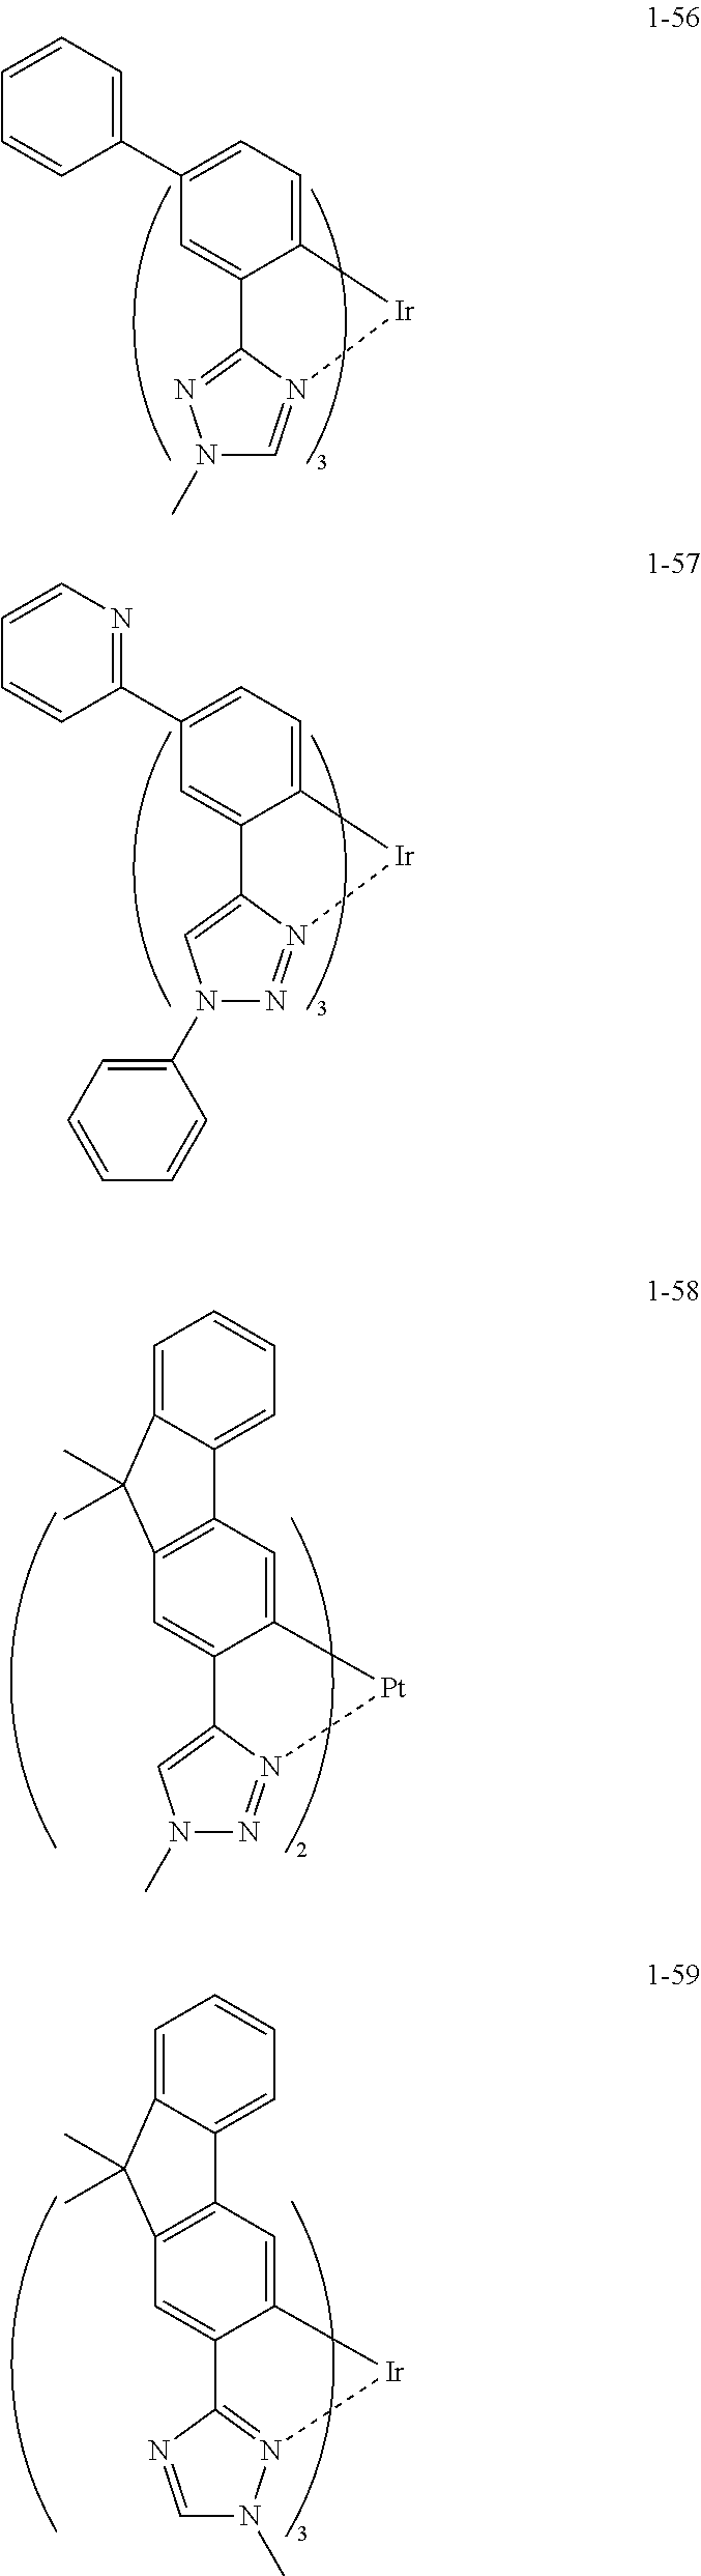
N1(C)C=N2C(=N1)C1=CC(C3=CC=CC=C3)=CC=C1[Ir]2.N1(C2=CC=CC=C2)N=N2C(=C1)C1=CC(C3=NC=CC=C3)=CC=C1[Ir]2.N1(C)N=N2C(=C1)C1=CC3=C(C=C1[Pt]2)C1=CC=CC=C1C3(C)C.C1=NC2=N(N1C)[Ir]C1=CC3=C(C=C21)C(C)(C)C1=CC=CC=C31
